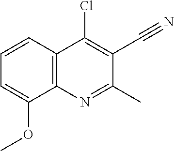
C1=CC2=C(C(OC)=C1)N=C(C)C(C#N)=C2Cl
